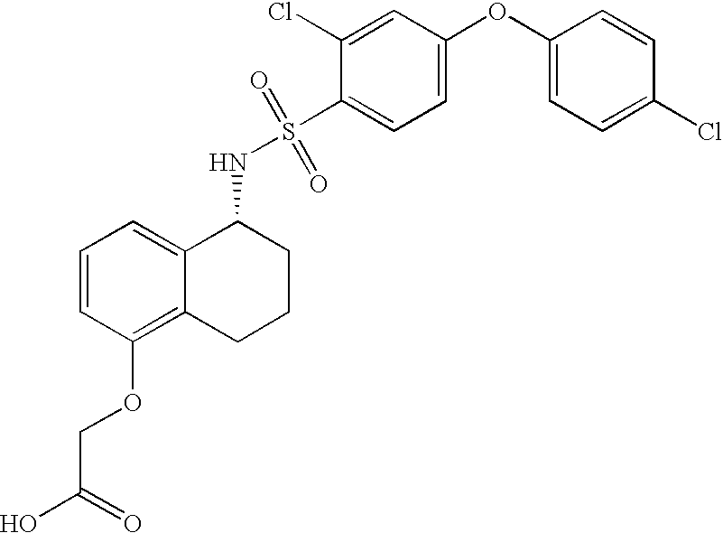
C1=CC(OCC(O)=O)=C2C(=C1)C(NS(=O)(=O)C1=CC=C(OC3=CC=C(Cl)C=C3)C=C1Cl)CCC2
